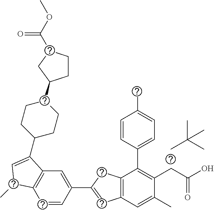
CC(C)(C)C.C1=CC(C2=CC3=C(C2)C(C2=CC=C(C)C=C2)=C(CC(O)=O)C(C)=C3)=CC2=C1C(C)C=C2C1CCC(C2CCC(C(OC)=O)C2)CC1
